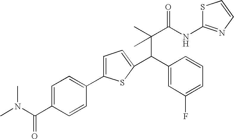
C1=C(C(=O)N(C)C)C=CC(C2=CC=C(C(C3=CC(F)=CC=C3)C(C)(C)C(=O)NC3=NC=CS3)S2)=C1
